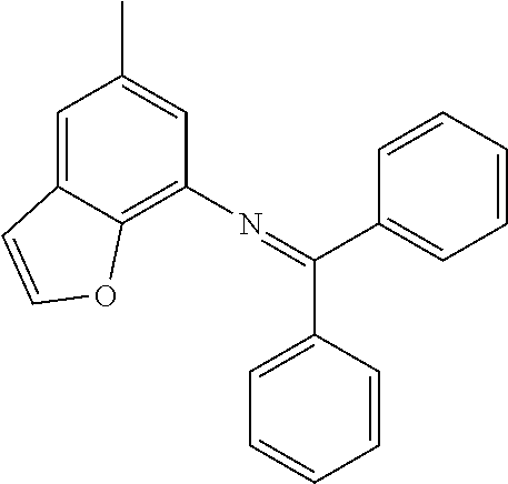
C1=C2C(=C(N=C(C3=CC=CC=C3)C3=CC=CC=C3)C=C1C)OC=C2
